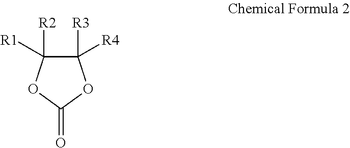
C1([R3])([R4])C([R2])([R1])OC(=O)O1
